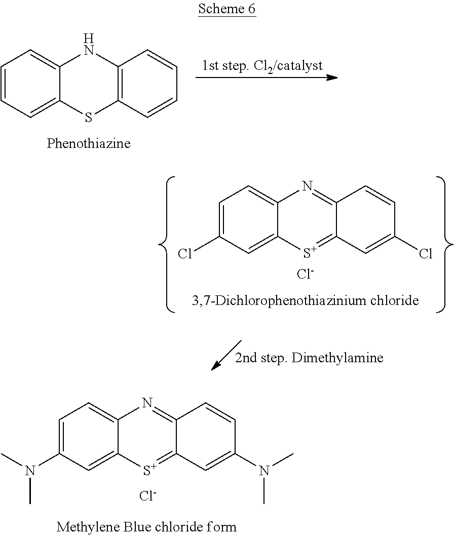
[1st step. Cl2/catalyst].C1=CC=C2C(=C1)NC1=C(S2)C=CC=C1.[Phenothiazine].C1=C(N(C)C)C=C2C(=C1)N=C1C(=[S+]2)C=C(N(C)C)C=C1.[Cl-].[2nd step. Dimethylamine].C1=C(Cl)C=C2C(=C1)N=C1C(=[S+]2)C=C(Cl)C=C1.[Cl-]
